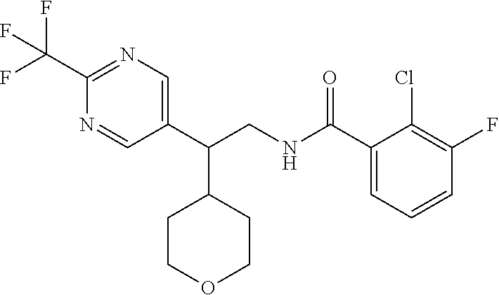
C1(C(NCC(C2=CN=C(C(F)(F)F)N=C2)C2CCOCC2)=O)=CC=CC(F)=C1Cl
